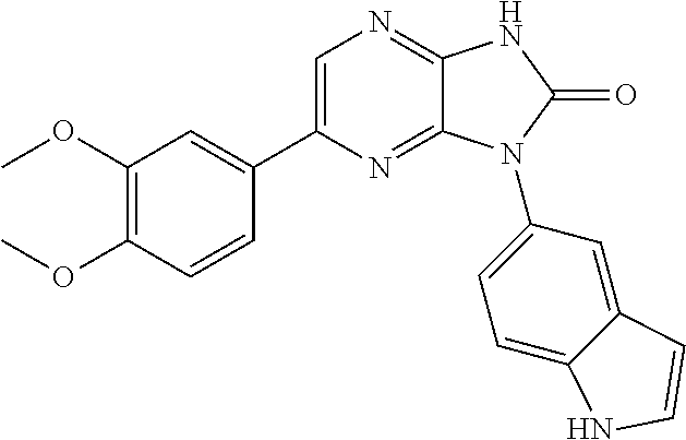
C1(OC)=C(OC)C=CC(C2=CN=C3C(=N2)N(C2=CC=C4C(=C2)C=CN4)C(=O)N3)=C1
